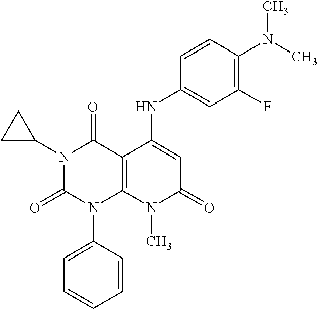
C1=CC(N2C3=C(C(=O)N(C4CC4)C2=O)C(NC2=CC(F)=C(N(C)C)C=C2)=CC(=O)N3C)=CC=C1
